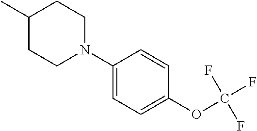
C1CN(C2=CC=C(OC(F)(F)F)C=C2)CCC1C
